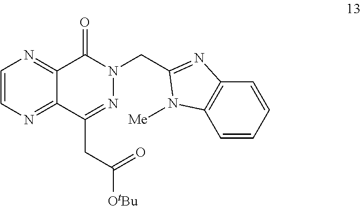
C1=CN=C2C(=N1)C(=O)N(CC1=NC3=C(C=CC=C3)N1[Me])N=C2CC([OtBu])=O
